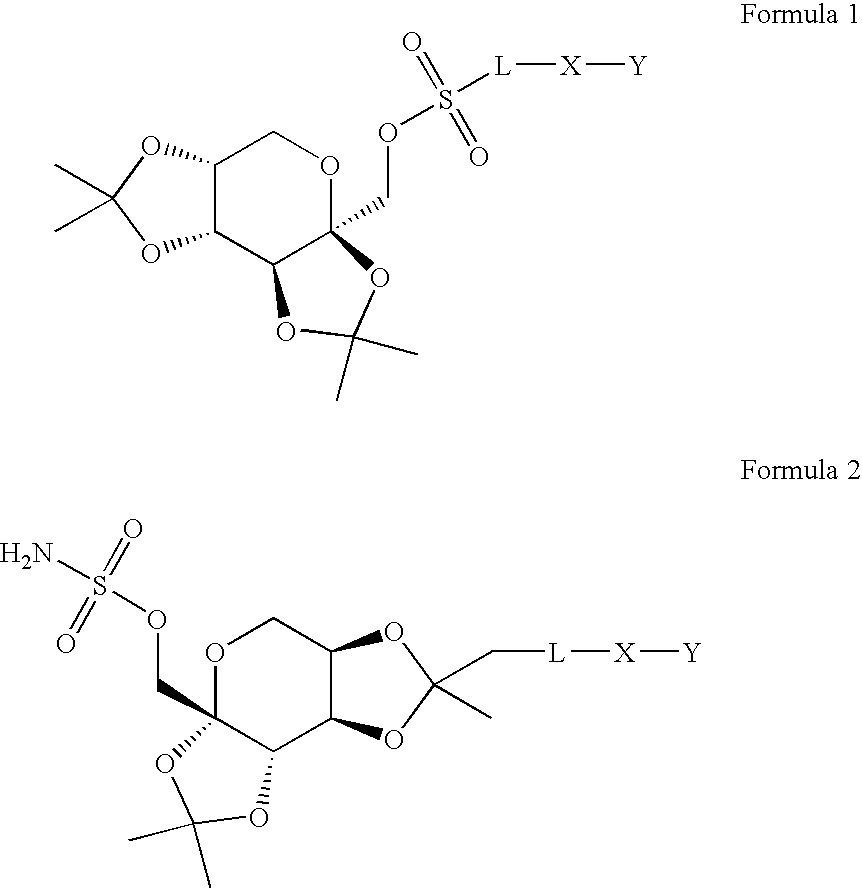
C12C(C3C(COS([L][X][Y])(=O)=O)(OC1)OC(C)(C)O3)OC(C)(C)O2.C12C(C3C(COS(N)(=O)=O)(OC1)OC(C)(C)O3)OC(C)(C[L][X][Y])O2
